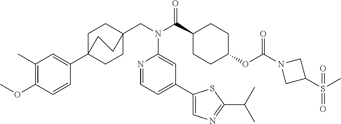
C1(C)=C(OC)C=CC(C23CCC(CN(C(C4CCC(OC(N5CC(S(C)(=O)=O)C5)=O)CC4)=O)C4=CC(C5=CN=C(C(C)C)S5)=CC=N4)(CC2)CC3)=C1
